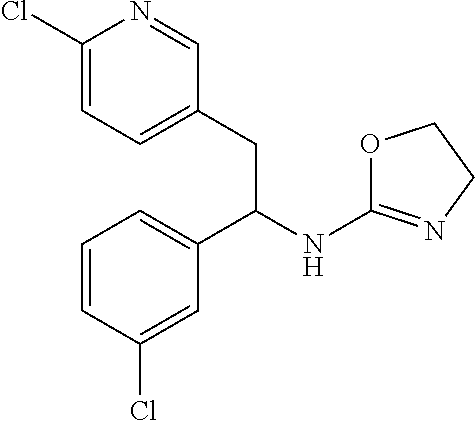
C1(Cl)=CC=C(CC(C2=CC=CC(Cl)=C2)NC2=NCCO2)C=N1
